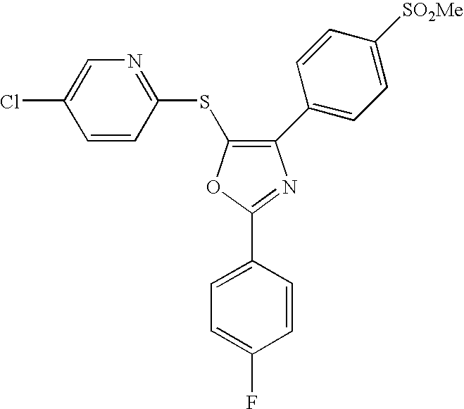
C1(C2=CC=C([SO2Me])C=C2)=C(SC2=NC=C(Cl)C=C2)OC(C2=CC=C(F)C=C2)=N1
